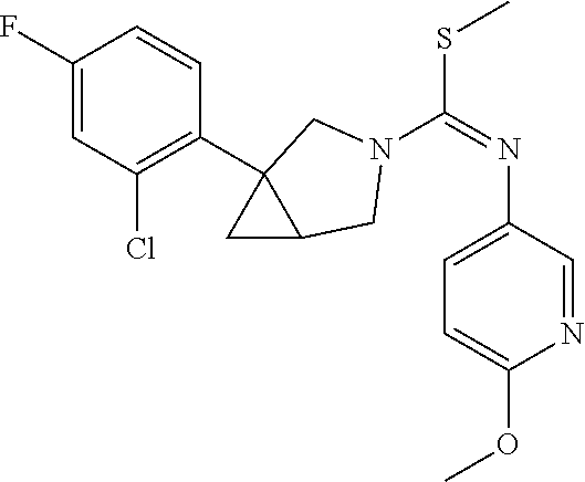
C1(Cl)=C(C23CC2CN(C(SC)=NC2=CC=C(OC)N=C2)C3)C=CC(F)=C1
